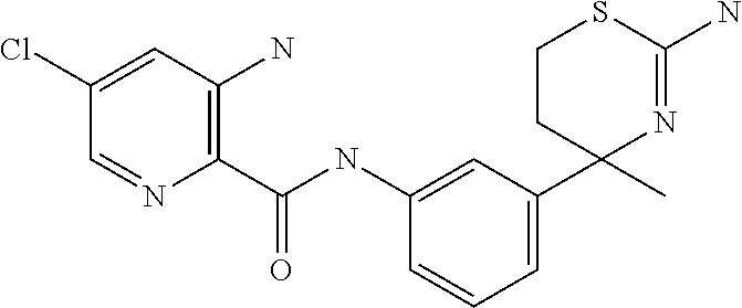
C1(C(NC2=CC(C3(C)N=C(N)SCC3)=CC=C2)=O)=C(N)C=C(Cl)C=N1
